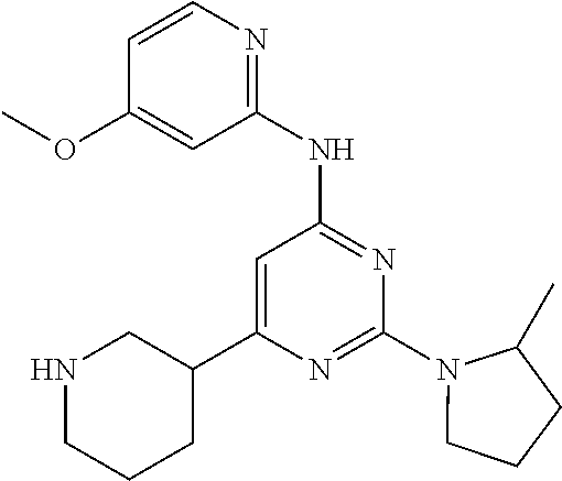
N1=C(N2CCCC2C)N=C(NC2=NC=CC(OC)=C2)C=C1C1CNCCC1
